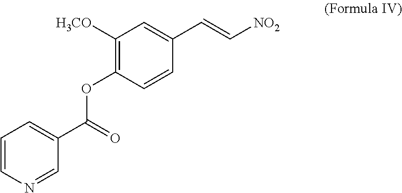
C1=C(C(=O)OC2=C([H3CO])C=C(C=C[NO2])C=C2)C=NC=C1
